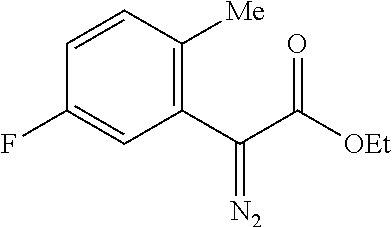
C1(C(C([OEt])=O)=[N2])=C([Me])C=CC(F)=C1
